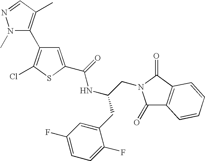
N1(C)C(C2=C(Cl)SC(C(NC(CN3C(=O)C4=C(C3=O)C=CC=C4)CC3=CC(F)=CC=C3F)=O)=C2)=C(C)C=N1
